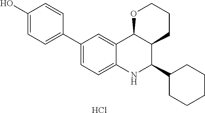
C12=CC(C3=CC=C(O)C=C3)=CC=C1NC(C1CCCCC1)C1C2OCCC1.Cl
